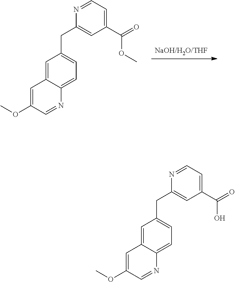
[NaOH/H2O/THF].C1=C2C(=CC=C1CC1=CC(C(=O)OC)=CC=N1)N=CC(OC)=C2.C1=C2C(=CC=C1CC1=CC(C(=O)O)=CC=N1)N=CC(OC)=C2
